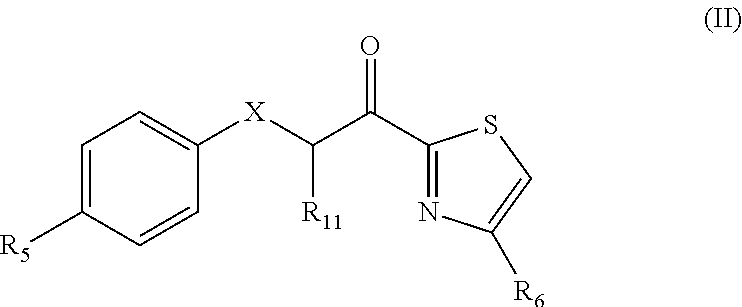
C1=C([R5])C=CC([X]C(C(C2=NC([R6])=CS2)=O)[R11])=C1
